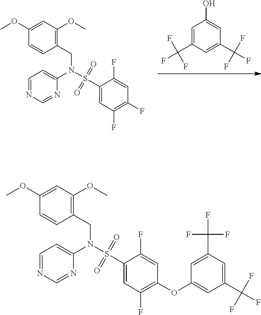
C1=C(C(F)(F)F)C=C(C(F)(F)F)C=C1O.C1=NC=NC(N(S(C2=CC(F)=C(F)C=C2F)(=O)=O)CC2=C(OC)C=C(OC)C=C2)=C1.C1=NC=NC(N(S(C2=CC(F)=C(OC3=CC(C(F)(F)F)=CC(C(F)(F)F)=C3)C=C2F)(=O)=O)CC2=C(OC)C=C(OC)C=C2)=C1
